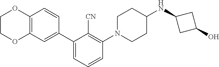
C12=C(C=C(C3=CC=CC(N4CCC(NC5CC(O)C5)CC4)=C3[CN])C=C1)OCCO2
